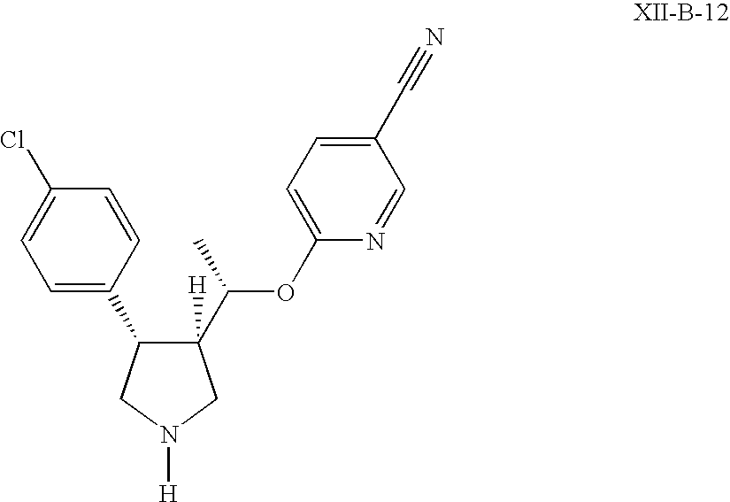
C1(C2C([H])(C(C)OC3=CC=C(C#N)C=N3)CN([H])C2)=CC=C(Cl)C=C1
